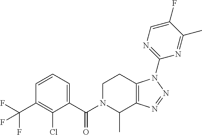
C1(C(N2C(C)C3=C(CC2)N(C2=NC=C(F)C(C)=N2)N=N3)=O)=CC=CC(C(F)(F)F)=C1Cl
